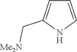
C1=CNC(C[Me2N])=C1
